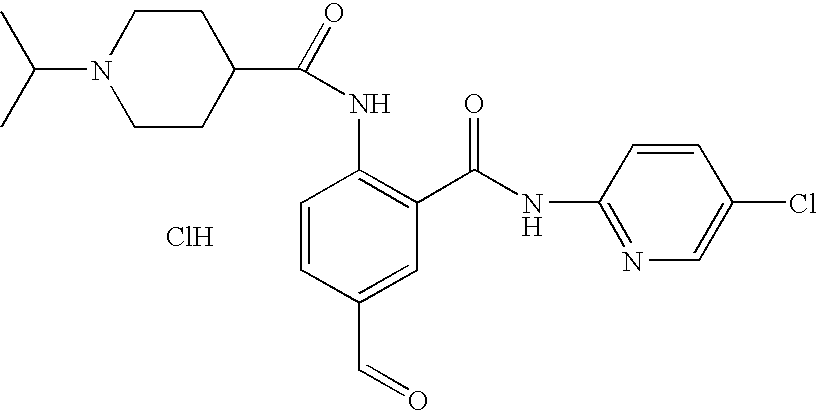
CC(C)N1CCC(C(=O)NC2=C(C(NC3=NC=C(Cl)C=C3)=O)C=C(C=O)C=C2)CC1.Cl
